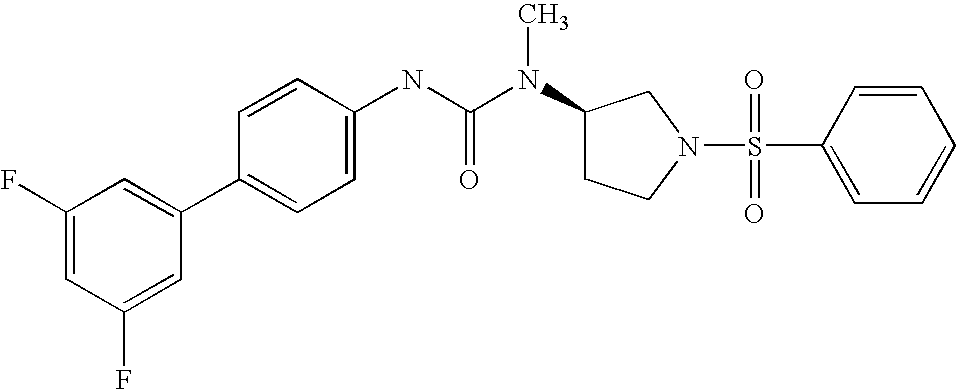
C1(F)=CC(F)=CC(C2=CC=C(NC(N(C3CCN(S(C4=CC=CC=C4)(=O)=O)C3)C)=O)C=C2)=C1
